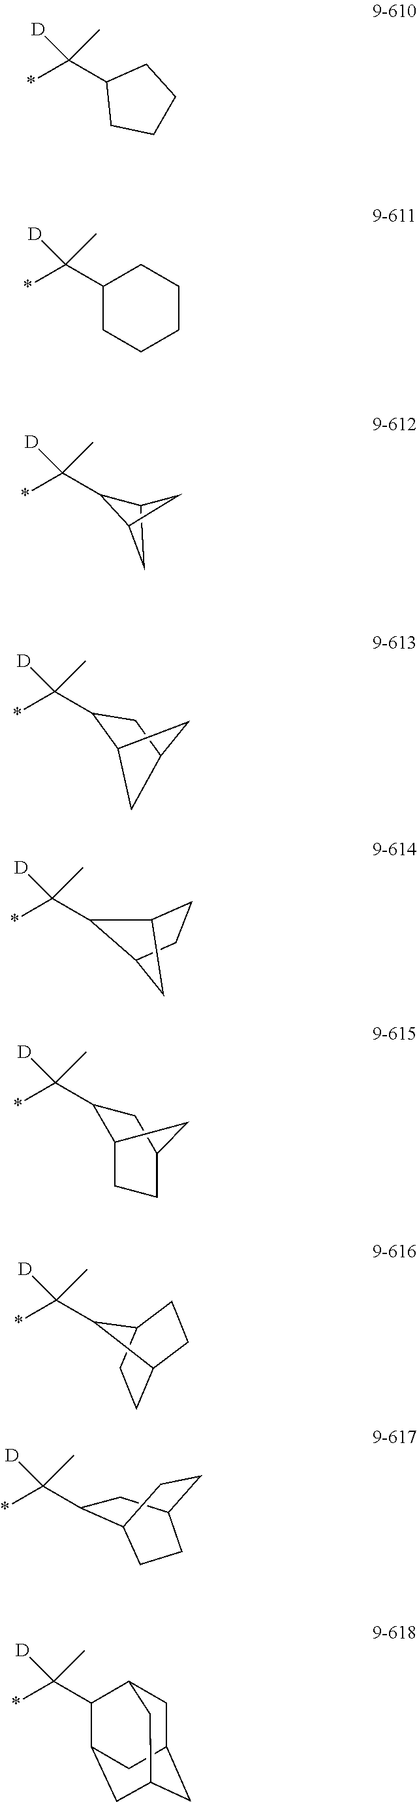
[D]C(C1CCCC1)(*)C.C1(C(*)([D])C)CCCCC1.*C(C1C2CC1C2)([D])C.*C(C1C2CC(C1)C2)([D])C.*C(C1C2CCC1C2)([D])C.*C(C1C2CCC(C1)C2)([D])C.C1C2CCC(C1)C2C(*)([D])C.*C(C1CC2CCC1CC2)([D])C.*C(C1C2CC3CC(CC1C3)C2)([D])C
